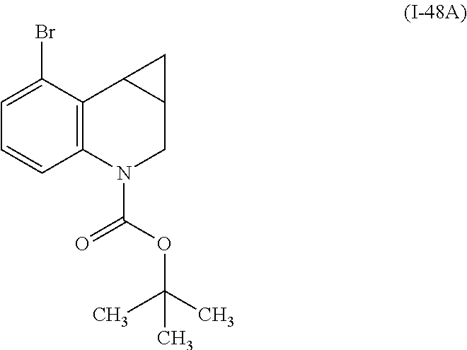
C12=C(C(Br)=CC=C1)C1C(CN2C(OC(C)(C)C)=O)C1
